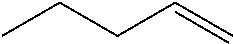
C(CC)C=C
